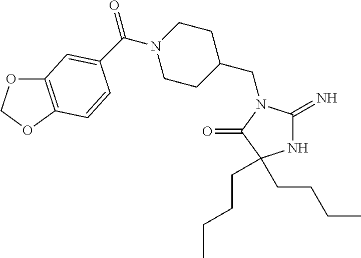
N1C(=N)N(CC2CCN(C(=O)C3=CC4=C(OCO4)C=C3)CC2)C(=O)C1(CCCC)CCCC
